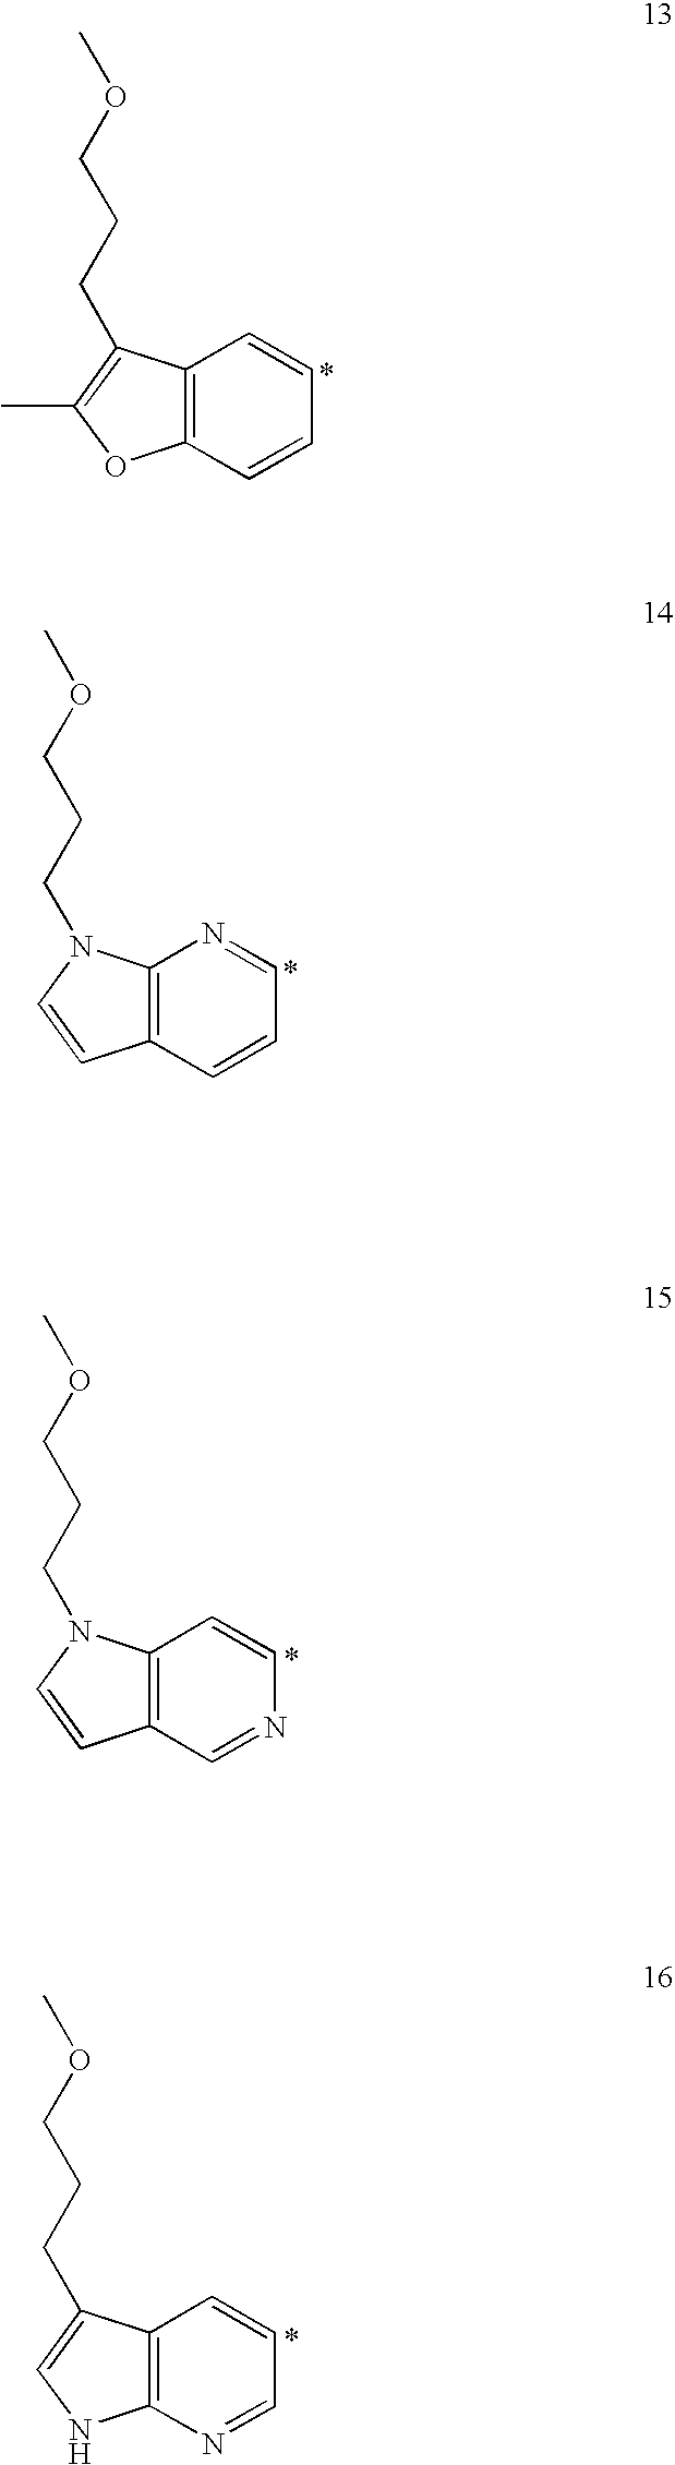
N1=CC2=C(C=C1)N(CCCOC)C=C2.C1=NC2=C(C=C1)C(CCCOC)=CN2.C1=CC2=C(C=C1)C(CCCOC)=C(C)O2.C1=CC2=C(N=C1)N(CCCOC)C=C2
